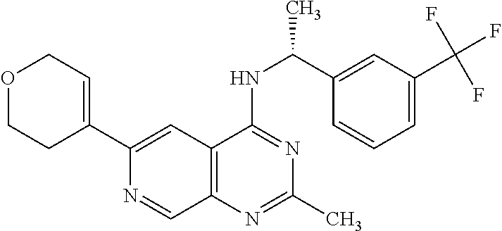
C1(C2=CCOCC2)=CC2=C(C=N1)N=C(C)N=C2NC(C)C1=CC(C(F)(F)F)=CC=C1
